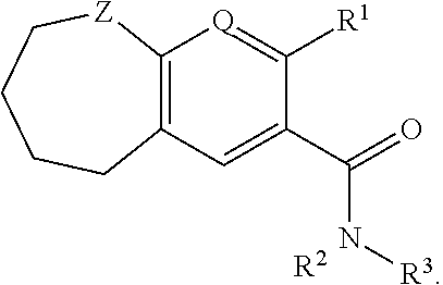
C12=C(C=C(C(N[R3])=O)C([R1])=[Q]1)CCCC[Z]2.[R2]
